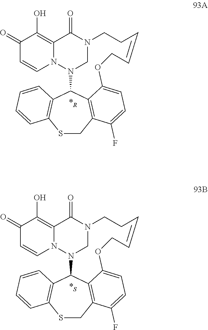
C12=C(O)C(=O)C=CN1N1CN(C2=O)CCC=CCOC2=CC=C(F)C3=C2C1C1=C(SC3)C=CC=C1.[*R].C12=C(O)C(=O)C=CN1N1CN(C2=O)CCC=CCOC2=CC=C(F)C3=C2C1C1=C(SC3)C=CC=C1.[*S]
